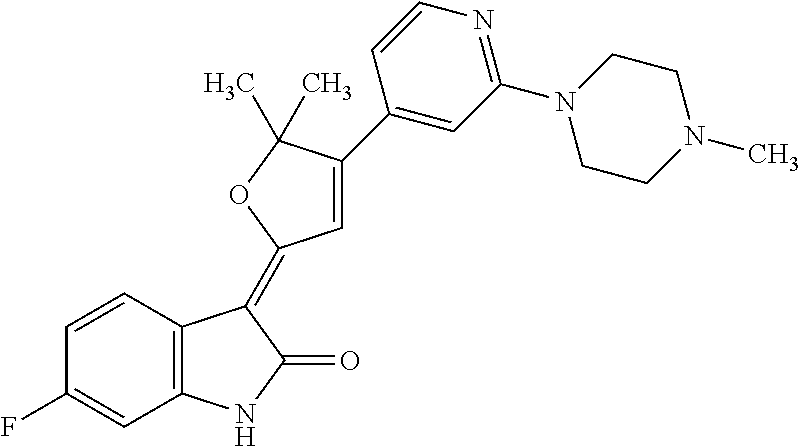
C1=CC(F)=CC2=C1C(=C1C=C(C3=CC(N4CCN(C)CC4)=NC=C3)C(C)(C)O1)C(=O)N2
